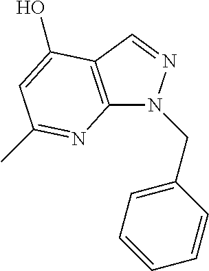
C12=C(C=NN1CC1=CC=CC=C1)C(O)=CC(C)=N2
